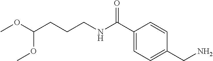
O(C(CCCNC(C1=CC=C(CN)C=C1)=O)OC)C
